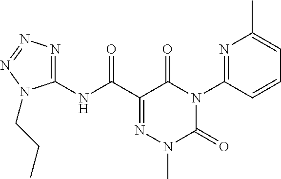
C1(NC(C2=NN(C)C(=O)N(C3=NC(C)=CC=C3)C2=O)=O)=NN=NN1CCC
